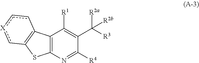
C12=C(N=C([R4])C(C([R3])([R2a])[R2b])=C1[R1])SC1=C2cc[X]c1
